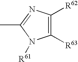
C1([R63])=C([R62])N=C(C)N1[R61]
